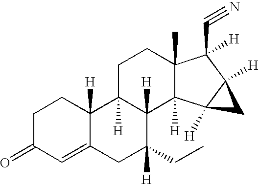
C1=C2C([H])(CCC1=O)C1([H])C([H])(C([H])(CC)C2)C2([H])C(C)(CC1)C(C#N)([H])C1([H])C2([H])C1
